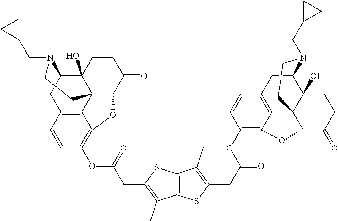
C12(O)C3CC4=C5C1(C(C(=O)CC2)OC5=C(OC(CC1=C(C)C2=C(S1)C(C)=C(CC(OC1=C5C6=C(C=C1)CC1C7(O)C6(C(C(=O)CC7)O5)CCN1CC1CC1)=O)S2)=O)C=C4)CCN3CC1CC1
